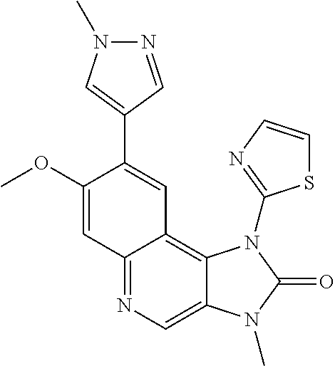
C12=NC=C3C(=C1C=C(C1=CN(C)N=C1)C(OC)=C2)N(C1=NC=CS1)C(=O)N3C
